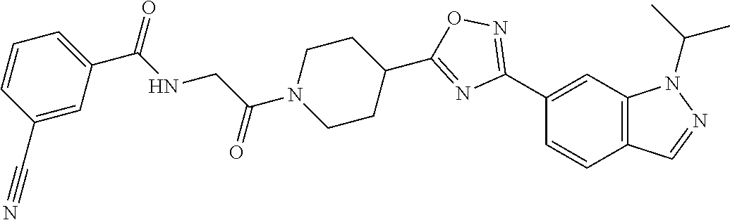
C1(C2=NOC(C3CCN(C(CNC(C4=CC=CC(C#N)=C4)=O)=O)CC3)=N2)=CC2=C(C=C1)C=NN2C(C)C
